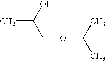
CC(O)COC(C)C
